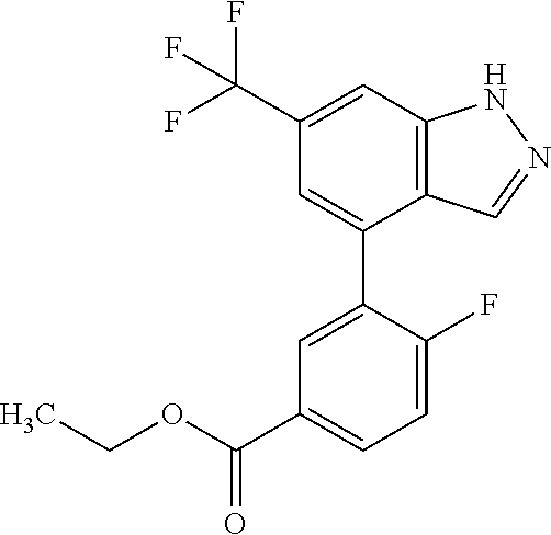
C12=C(C=C(C(F)(F)F)C=C1C1=CC(C(OCC)=O)=CC=C1F)NN=C2
